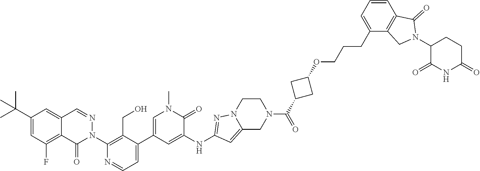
N1(C2=C(CO)C(C3=CN(C)C(=O)C(NC4=NN5CCN(C(=O)C6CC(OCCCC7=CC=CC8=C7CN(C7CCC(=O)NC7=O)C8=O)C6)CC5=C4)=C3)=CC=N2)N=CC2=CC(C(C)(C)C)=CC(F)=C2C1=O
